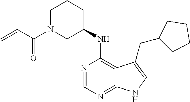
C(C=C)(=O)N1CCCC(NC2=C3C(=NC=N2)NC=C3CC2CCCC2)C1
